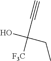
C(C#C)(O)(CC)[F3C]
